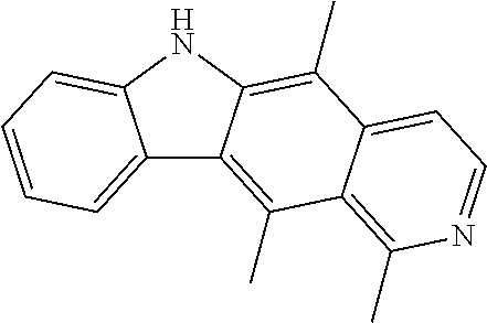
C12=CC=CC=C1NC1=C(C)C3=CC=NC(C)=C3C(C)=C21
